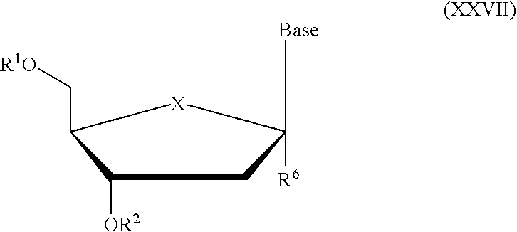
C(C1[X]C([Base])([R6])CC1[OR2])[R1O]
